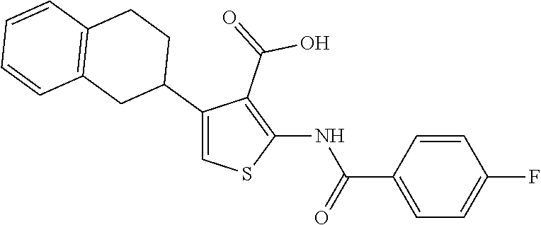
C1=CC(C(=O)NC2=C(C(=O)O)C(C3CCC4=C(C3)C=CC=C4)=CS2)=CC=C1F
